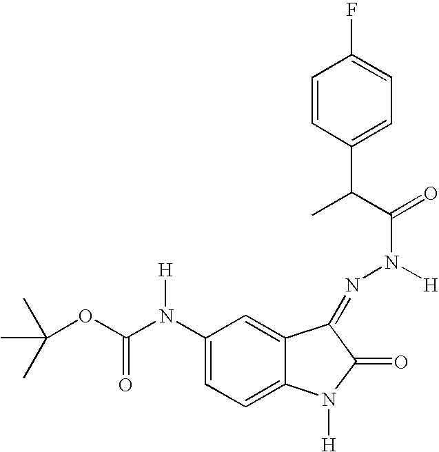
C1=CC(C(C)C(=O)N(N=C2C3=CC(N([H])C(OC(C)(C)C)=O)=CC=C3N([H])C2=O)[H])=CC=C1F
